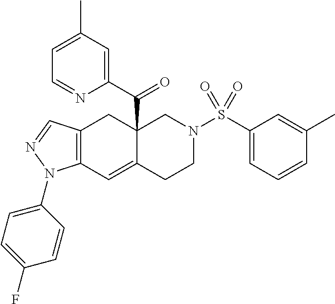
C12(C(C3=CC(C)=CC=N3)=O)C(=CC3=C(C1)C=NN3C1=CC=C(F)C=C1)CCN(S(C1=CC=CC(C)=C1)(=O)=O)C2
